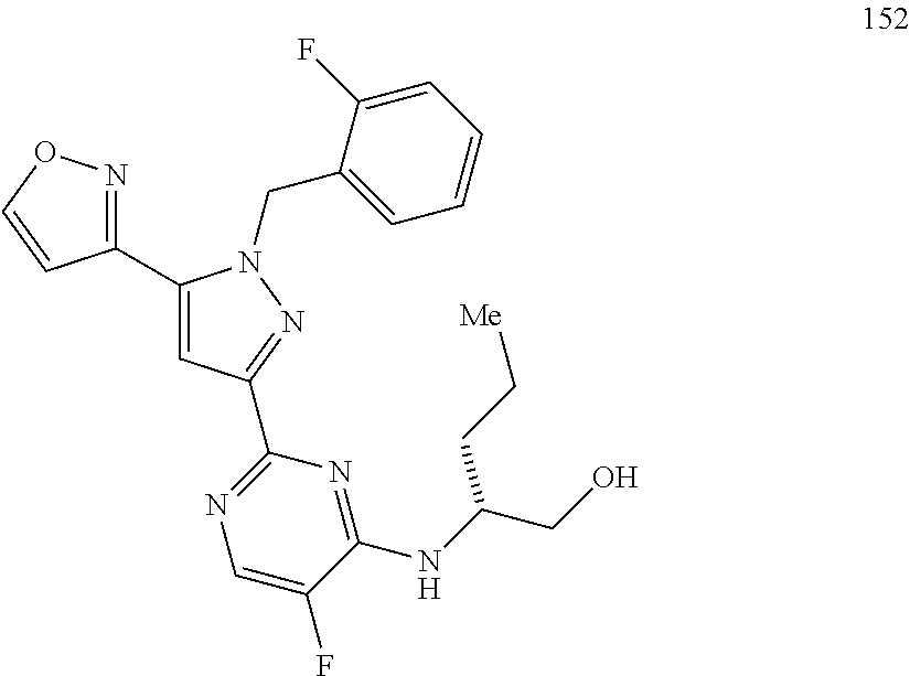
C1(C2=CC(C3=NC=C(F)C(NC(CO)CC[Me])=N3)=NN2CC2=CC=CC=C2F)=NOC=C1
